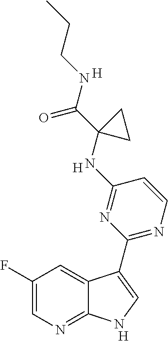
C1(F)=CN=C2C(=C1)C(C1=NC=CC(NC3(C(NCCC)=O)CC3)=N1)=CN2.[H].[H].[H]
